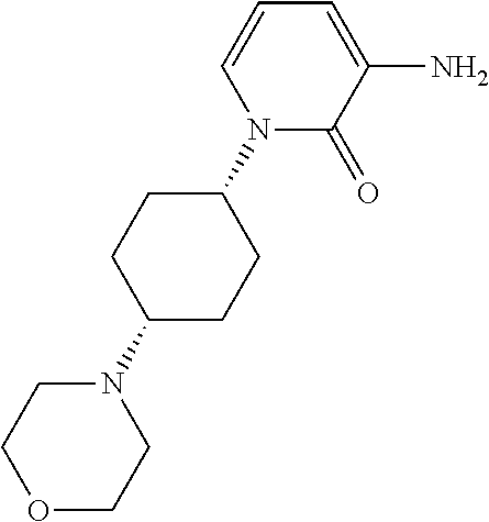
O1CCN(C2CCC(N3C(=O)C(N)=CC=C3)CC2)CC1
